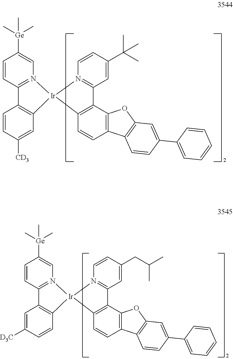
C1=CC2=N(C=C1[Ge](C)(C)C)[Ir]1(C3=C2C=CC([CD3])=C3)N2=C(C=C(C(C)(C)C)C=C2)C2=C1C=CC1=C2OC2=C1C=CC(C1=CC=CC=C1)=C2.C1=CC2=N(C=C1[Ge](C)(C)C)[Ir]1(C3=C2C=C([D3C])C=C3)N2=C(C=C(CC(C)C)C=C2)C2=C1C=CC1=C2OC2=C1C=CC(C1=CC=CC=C1)=C2
